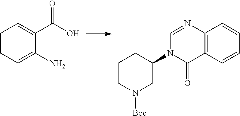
N1(C2CN([Boc])CCC2)C=NC2=C(C1=O)C=CC=C2.C1=CC=C(N)C(C(O)=O)=C1
